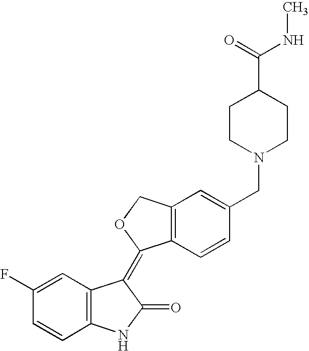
C1=C(F)C=CC2=C1C(=C1C3=C(C=C(CN4CCC(C(=O)NC)CC4)C=C3)CO1)C(=O)N2
